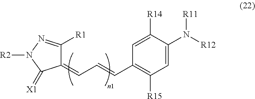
C1(=CC=CC2=C([R15])C=C(N([R12])[R11])C([R14])=C2)C([R1])=NN([R2])C1=[X1]
